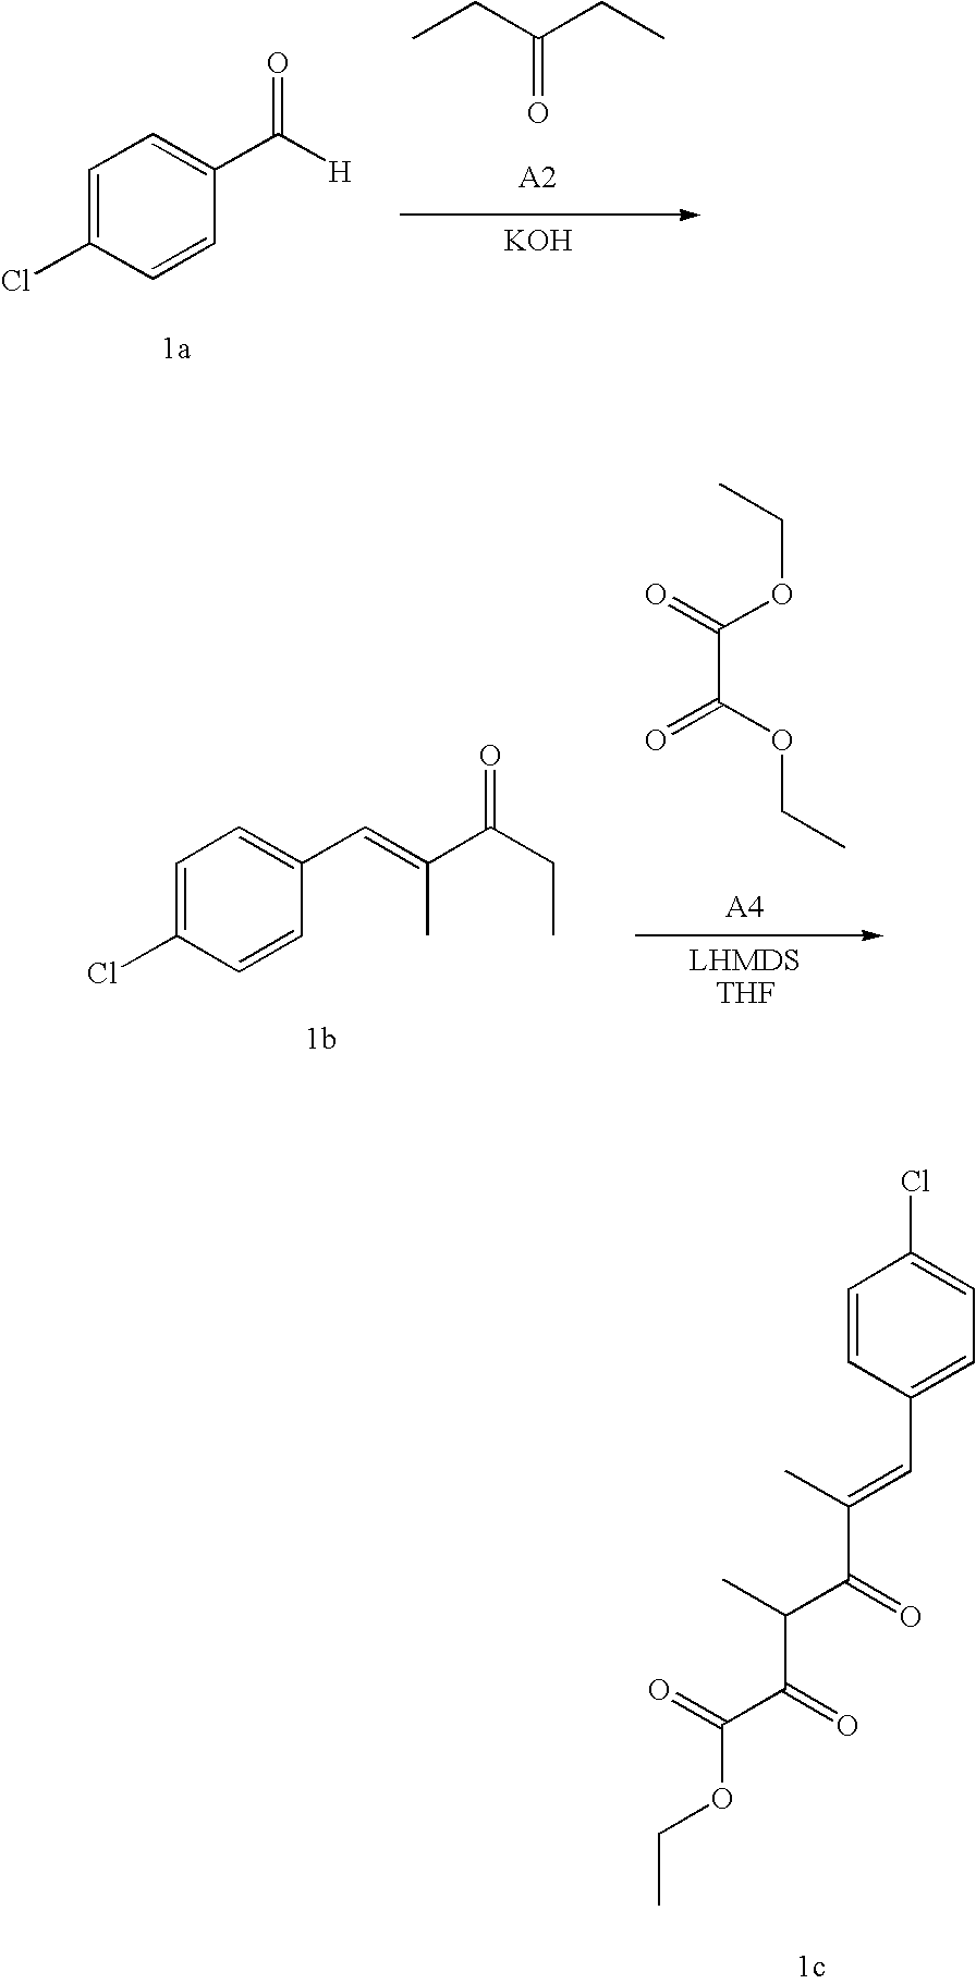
C1=CC(C=C(C)C(C(C)C(C(=O)OCC)=O)=O)=CC=C1Cl.C1=C(Cl)C=CC(C([H])=O)=C1.CCC(CC)=O.[KOH].C(C(OCC)=O)(=O)OCC.C1=C(Cl)C=CC(C=C(C)C(CC)=O)=C1
